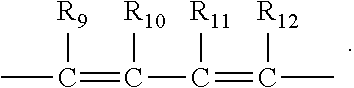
CC([R9])=C([R10])C([R11])=C([R12])C
